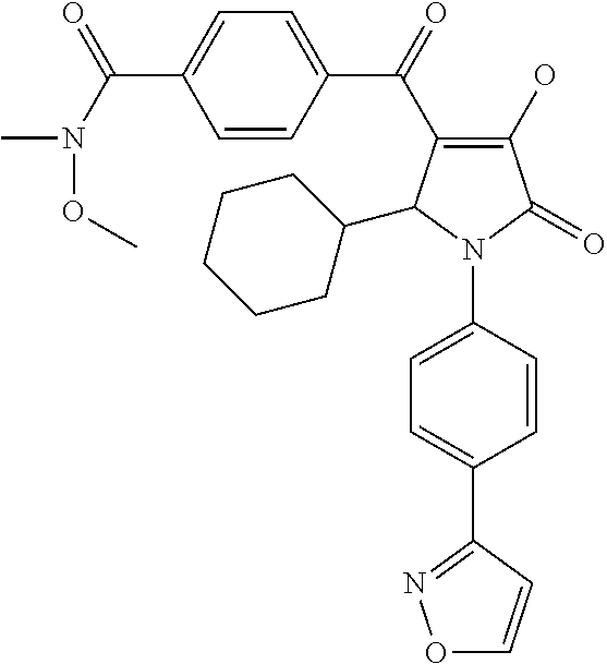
C1(O)=C(C(=O)C2=CC=C(C(N(OC)C)=O)C=C2)C(C2CCCCC2)N(C2=CC=C(C3=NOC=C3)C=C2)C1=O
